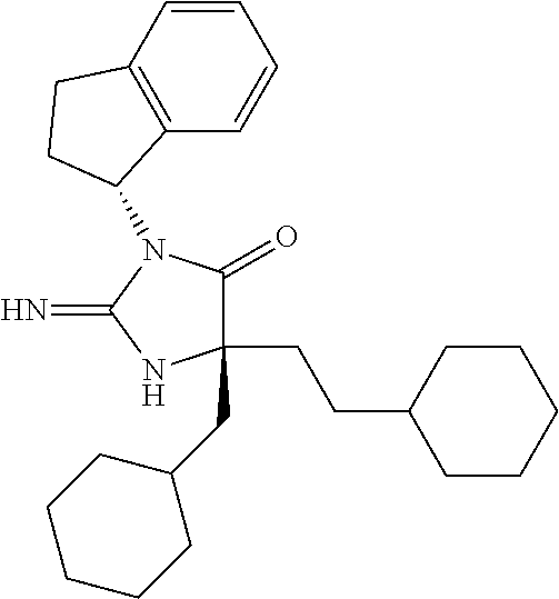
C1(CC2CCCCC2)(CCC2CCCCC2)C(=O)N(C2C3=C(C=CC=C3)CC2)C(=N)N1
